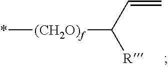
*[(CH2O)f]C(C=C)[R]
